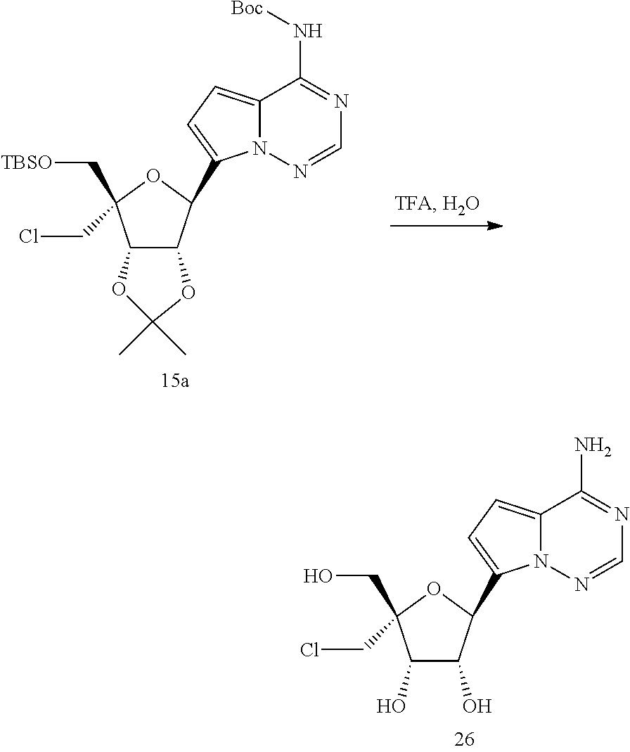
C1(O)C(O)C(C2=CC=C3N2N=CN=C3N)OC1(CO)CCl.C12C(C(C3=CC=C4N3N=CN=C4N[Boc])OC1(C[TBSO])CCl)OC(C)(C)O2
